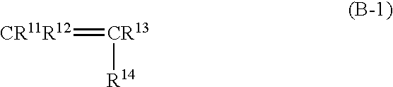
[CR11R12]=[CR13][R14]
